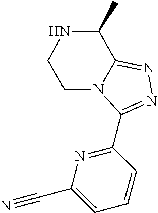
C1(C)NCCN2C1=NN=C2C1=NC(C#N)=CC=C1
